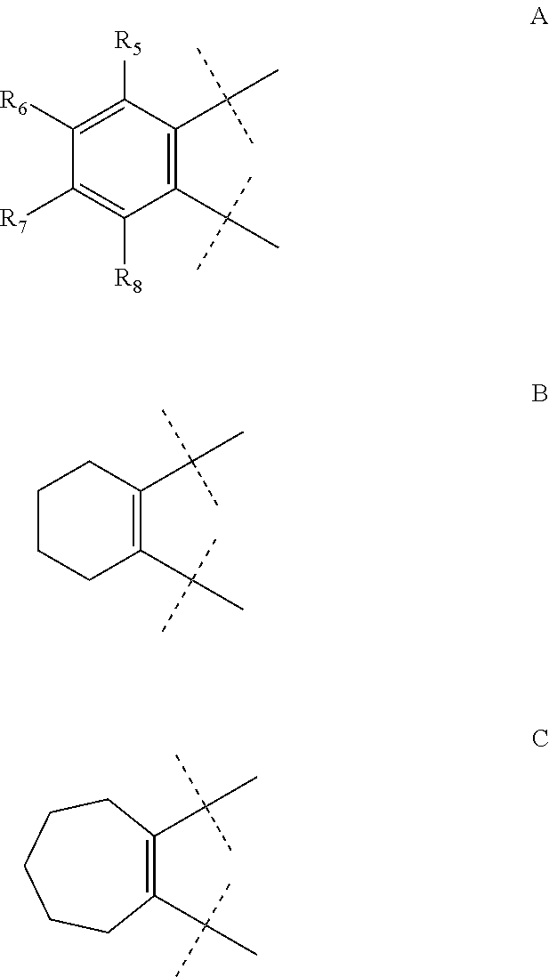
C1(C(C)(C)C)=C(C(C)(C)C)C([R5])=C([R6])C([R7])=C1[R8].C1(C(C)(C)C)=C(C(C)(C)C)CCCC1.C1(C(C)(C)C)=C(C(C)(C)C)CCCCC1
